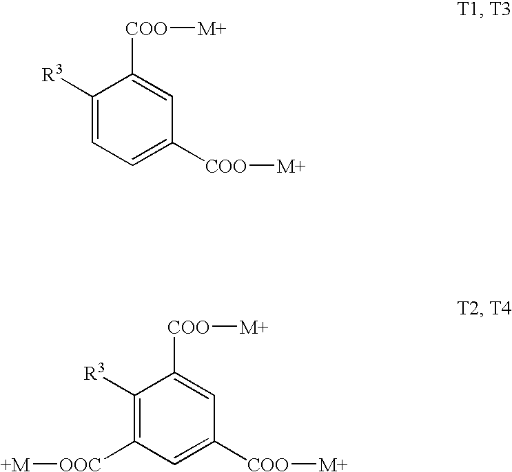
C1([R3])=CC=C([COO][M+])C=C1[COO][M+].C1([R3])=C([OOC][+M])C=C([COO][M+])C=C1[COO][M+]
